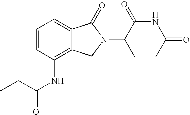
C1=C2C(=C(NC(=O)CC)C=C1)CN(C1CCC(=O)NC1=O)C2=O
